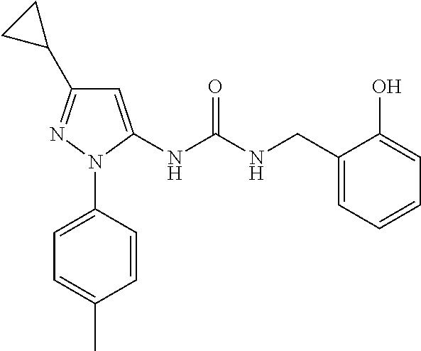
C1=C(N2C(NC(NCC3=CC=CC=C3O)=O)=CC(C3CC3)=N2)C=CC(C)=C1
